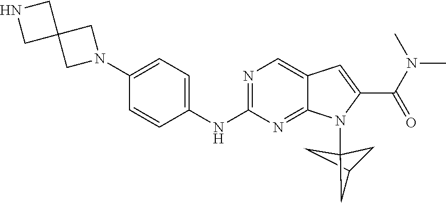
C1C2CC1(N1C3=NC(NC4=CC=C(N5CC6(C5)CNC6)C=C4)=NC=C3C=C1C(N(C)C)=O)C2
